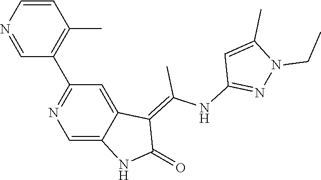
C1=CN=CC(C2=NC=C3C(=C2)C(=C(NC2=NN(CC)C(C)=C2)C)C(=O)N3)=C1C
